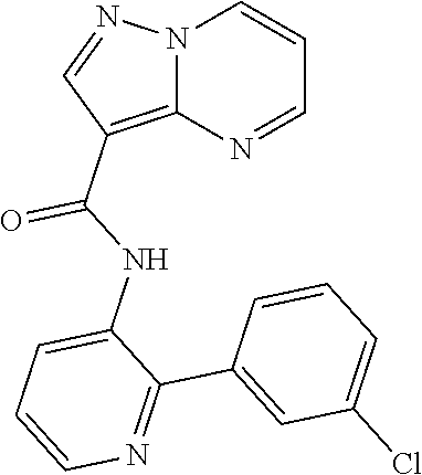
N12C(=C(C(NC3=CC=CN=C3C3=CC(Cl)=CC=C3)=O)C=N1)N=CC=C2
